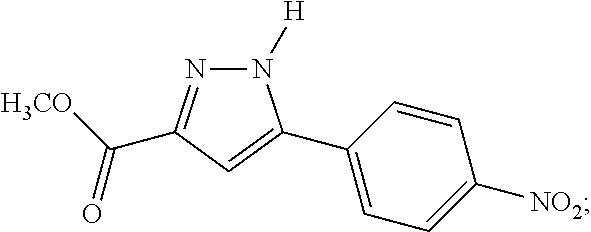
N1([H])N=C(C([H3CO])=O)C=C1C1=CC=C([NO2])C=C1
